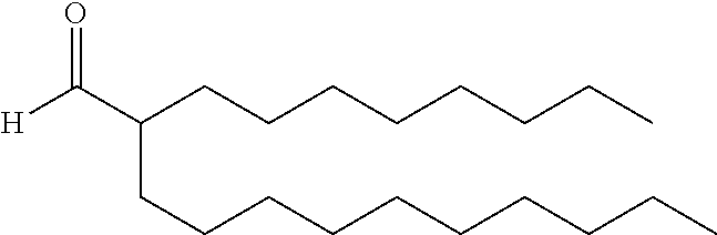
[H]C(C(CCCCCCCC)CCCCCCCCCC)=O
